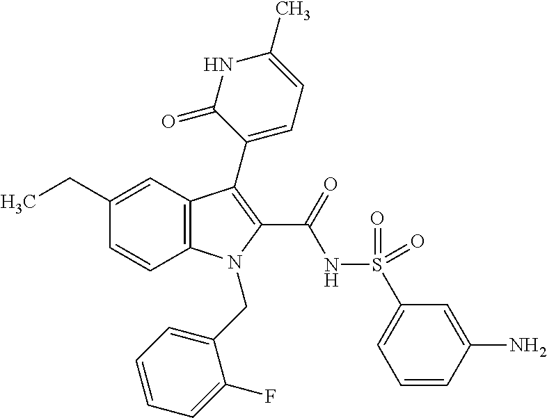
C12=C(C=C(CC)C=C1)C(C1=CC=C(C)NC1=O)=C(C(=O)NS(C1=CC=CC(N)=C1)(=O)=O)N2CC1=CC=CC=C1F
